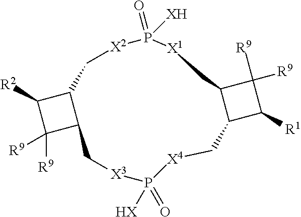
C1([R9])([R9])C2C(C1[R2])C[X2]P(=O)([XH])[X1]CC1C(C([R1])C1([R9])[R9])C[X4]P(=O)([HX])[X3]C2
